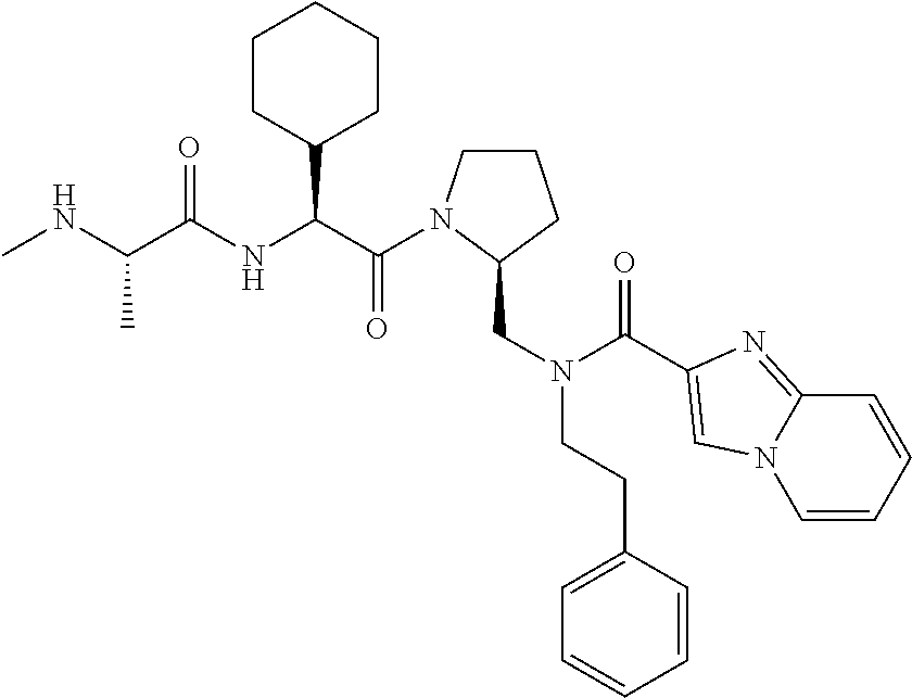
C1CN(C(=O)C(C2CCCCC2)NC(=O)C(C)NC)C(CN(C(=O)C2=CN3C(=N2)C=CC=C3)CCC2=CC=CC=C2)C1
